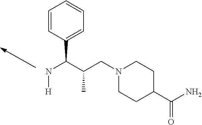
N(C(C(CN1CCC(C(N)=O)CC1)C)C1=CC=CC=C1)[H]
